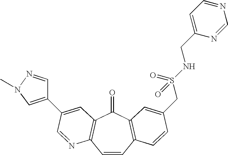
C1=CC2=C(C(=O)C3=C1N=CC(C1=CN(C)N=C1)=C3)C=C(CS(NCC1=CC=NC=N1)(=O)=O)C=C2
